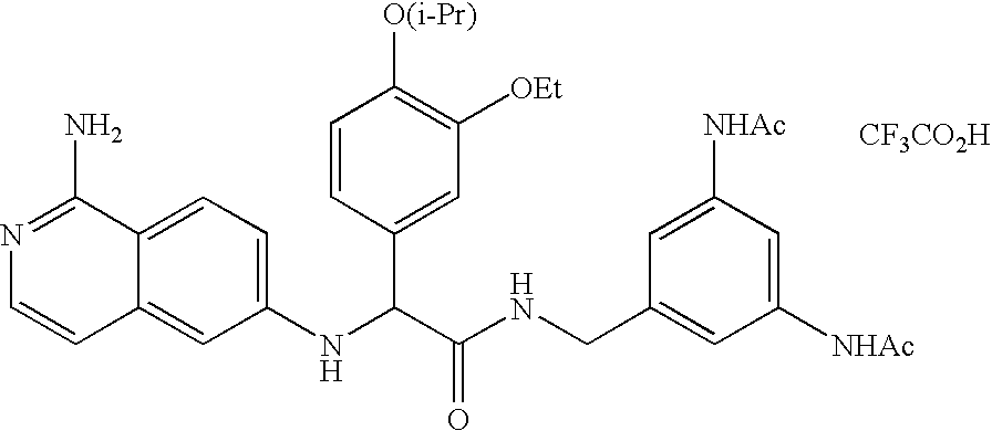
C1(NC(C(NCC2=CC([NHAc])=CC([NHAc])=C2)=O)C2=CC([OEt])=C([O(i-Pr)])C=C2)=CC=C2C(=C1)C=CN=C2N.[CF3CO2H]
